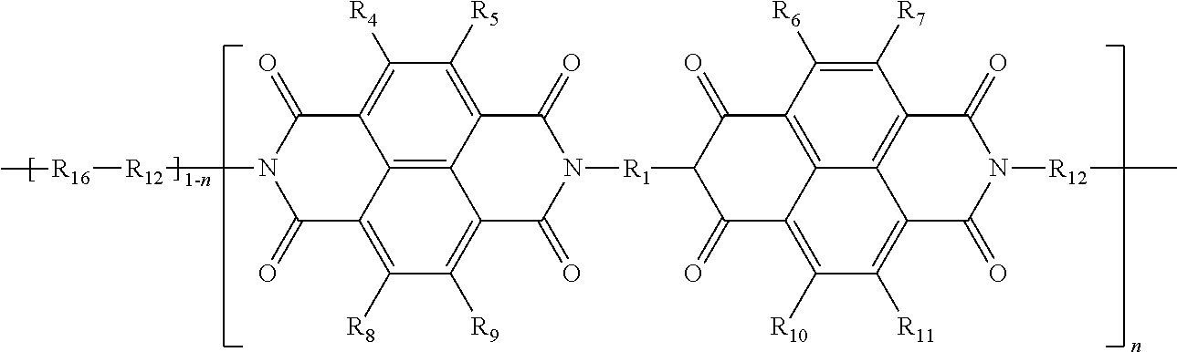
C12=C3C4=C([R5])C([R4])=C1C(=O)N([R12][R16]C)C(=O)C2=C([R8])C([R9])=C3C(=O)N([R1]C1C(=O)C2=C([R10])C([R11])=C3C5=C(C([R7])=C([R6])C(=C25)C1=O)C(=O)N([R12]C)C3=O)C4=O
